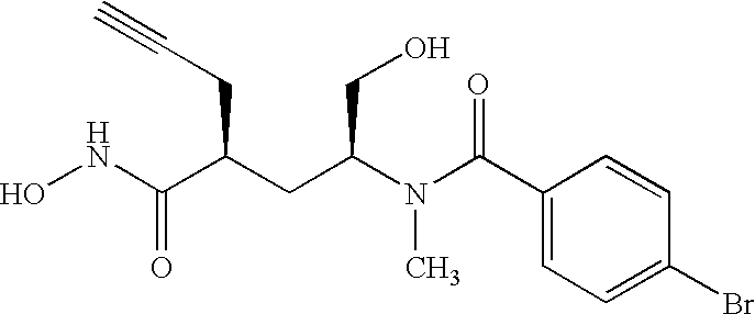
N(C(C(CC(N(C(C1=CC=C(Br)C=C1)=O)C)CO)CC#C)=O)O
